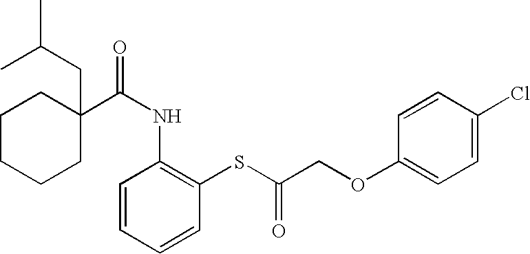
C1C(C(NC2=C(SC(COC3=CC=C(Cl)C=C3)=O)C=CC=C2)=O)(CC(C)C)CCCC1
